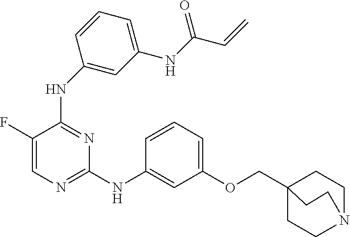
C1=C(F)C(NC2=CC(NC(C=C)=O)=CC=C2)=NC(NC2=CC(OCC34CCN(CC3)CC4)=CC=C2)=N1
